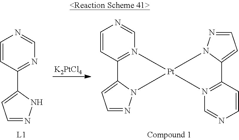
[K2PtCl4].C1=CC2=N(C=N1)[Pt]1(N3C2=CC=N3)N2N=CC=C2C2=N1C=NC=C2.C1=CC(C2=CC=NN2)=NC=N1
